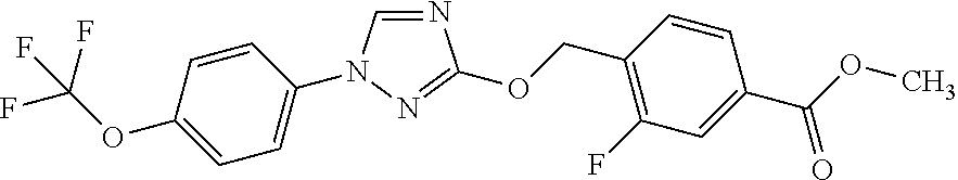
C1=C(OC(F)(F)F)C=CC(N2C=NC(OCC3=C(F)C=C(C(=O)OC)C=C3)=N2)=C1
